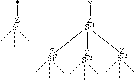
*[ZSi1](C)(C)C.*[ZSi1]([ZSi2](C)(C)C)([ZSi2](C)(C)C)[ZSi2](C)(C)C
